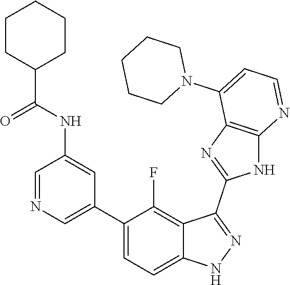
C1=NC=C(C2=CC=C3C(=C2F)C(C2=NC4=C(N2)N=CC=C4N2CCCCC2)=NN3)C=C1NC(=O)C1CCCCC1
